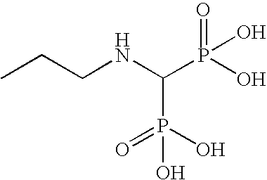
C(P(O)(=O)O)(NCCC)P(O)(=O)O
